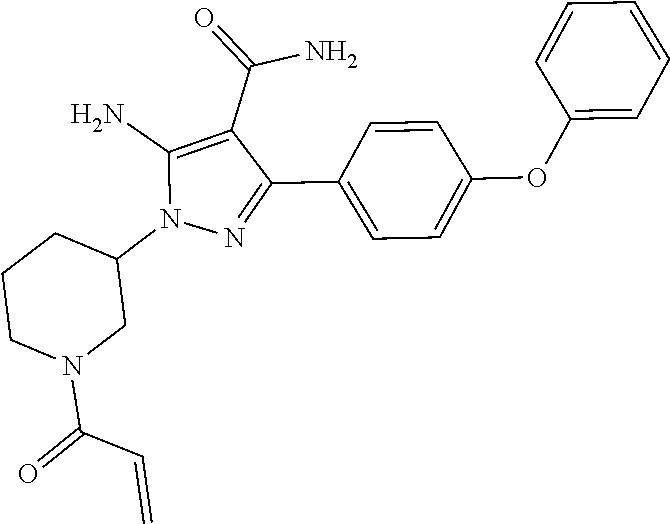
C1CN(C(=O)C=C)CC(N2N=C(C3=CC=C(OC4=CC=CC=C4)C=C3)C(C(=O)N)=C2N)C1
